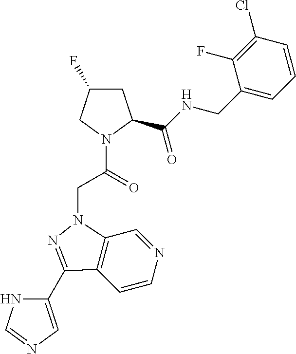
C(C(N1C(C(NCC2=CC=CC(Cl)=C2F)=O)CC(F)C1)=O)N1C2=C(C=CN=C2)C(C2=CN=CN2)=N1
